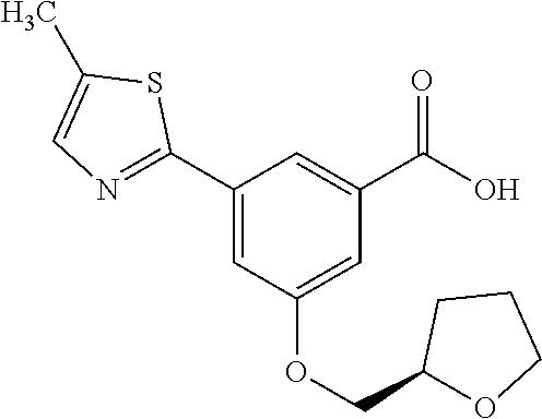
C1(C2=NC=C(C)S2)=CC(OCC2OCCC2)=CC(C(O)=O)=C1
